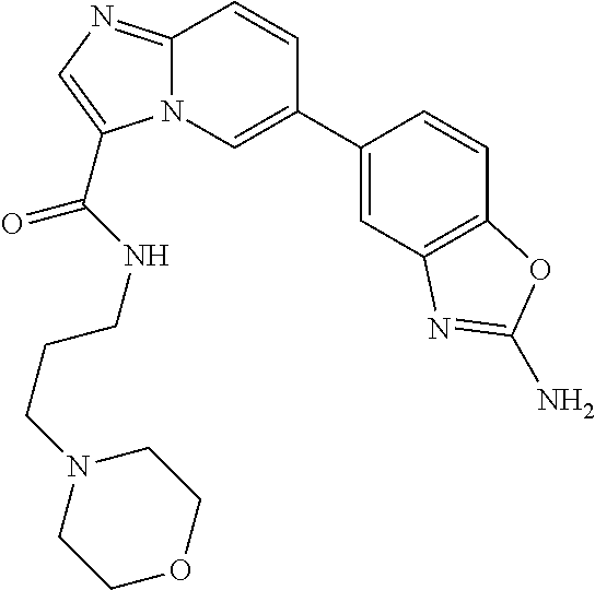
N12C(=NC=C1C(=O)NCCCN1CCOCC1)C=CC(C1=CC3=C(C=C1)OC(N)=N3)=C2
